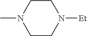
C1CN(C)CCN1[Et]
